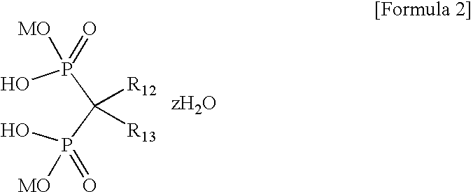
OP(C(P(O)([MO])=O)([R12])[R13])([MO])=O
